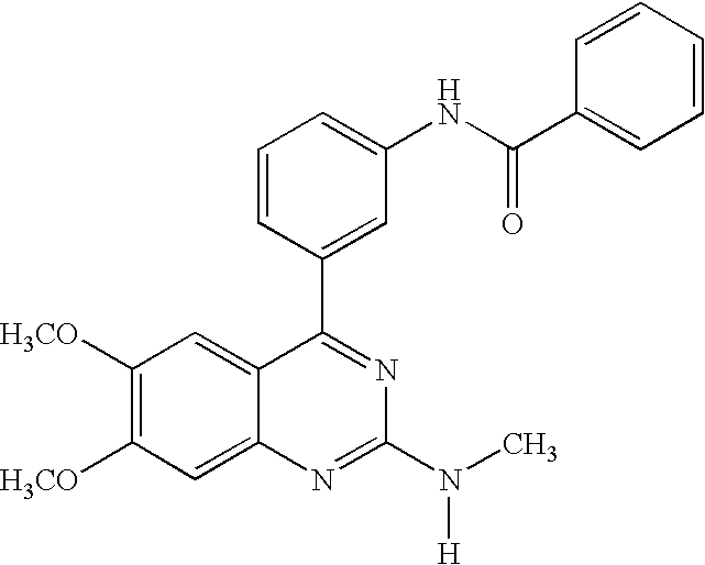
C1([H3CO])=C([H3CO])C=C2C(=C1)C(C1=CC(NC(C3=CC=CC=C3)=O)=CC=C1)=NC(N(C)[H])=N2
